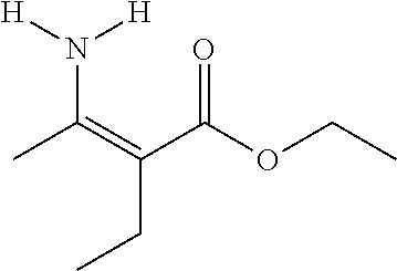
N(C(=C(C(=O)OCC)CC)C)([H])[H]
